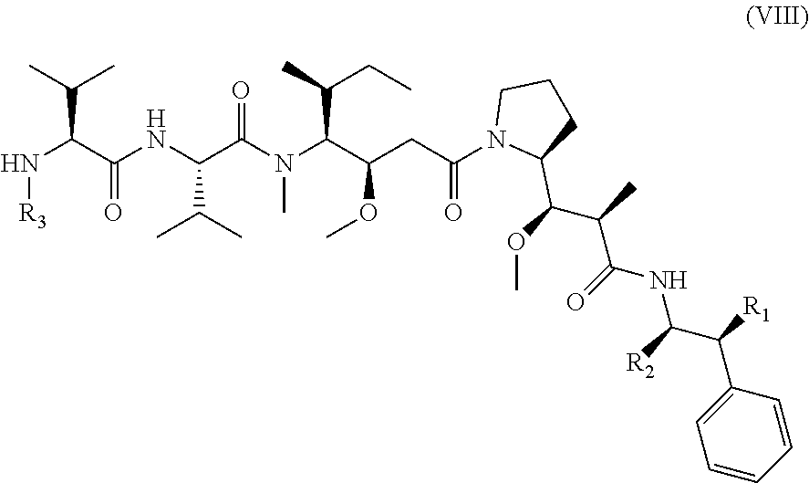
N(C)(C(C(CC(N1C(C(C(C(NC(C(C2=CC=CC=C2)[R1])[R2])=O)C)OC)CCC1)=O)OC)C(C)CC)C(C(NC(=O)C(N[R3])C(C)C)C(C)C)=O
